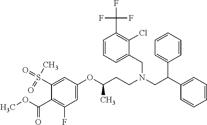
C1=C(OC(CCN(CC(C2=CC=CC=C2)C2=CC=CC=C2)CC2=CC=CC(C(F)(F)F)=C2Cl)C)C=C(S(=O)(C)=O)C(C(OC)=O)=C1F
